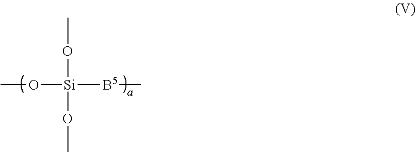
CO[Si]([B5]C)(OC)OC
